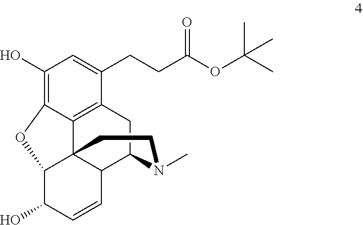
C1(O)=C2C3=C(C(CCC(OC(C)(C)C)=O)=C1)CC1C4C3(C(C(O)C=C4)O2)CCN1C
